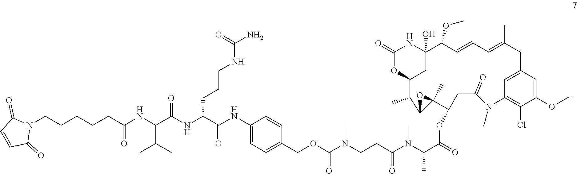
C1(=O)OC2CC(O)(N1)C(OC)C=CC=C(C)CC1=CC(=C(Cl)C(OC)=C1)N(C)C(=O)CC(OC(C(N(C(=O)CCN(C(OCC1=CC=C(NC(C(NC(C(NC(CCCCCN3C(=O)C=CC3=O)=O)C(C)C)=O)CCCNC(N)=O)=O)C=C1)=O)C)C)C)=O)C1(C)C(C2C)O1
